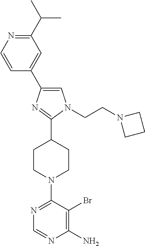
C1=C(C2=CC(C(C)C)=NC=C2)N=C(C2CCN(C3=NC=NC(N)=C3Br)CC2)N1CCN1CCC1
